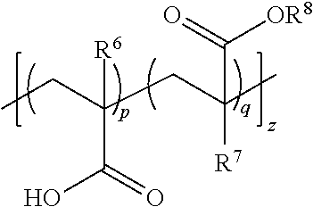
CCC(CC(C)([R7])C(=O)[OR8])(C(=O)O)[R6]
